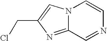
N12C(=NC(CCl)=C1)C=NC=C2
